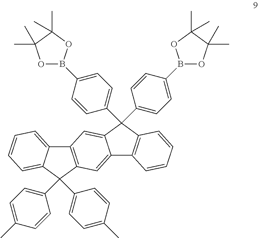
C12=C(C(C3=CC=C(C)C=C3)(C3=CC=C(C)C=C3)C3=CC=CC=C13)C=C1C(=C2)C(C2=CC=C(B3OC(C)(C)C(C)(C)O3)C=C2)(C2=CC=C(B3OC(C)(C)C(C)(C)O3)C=C2)C2=C1C=CC=C2
